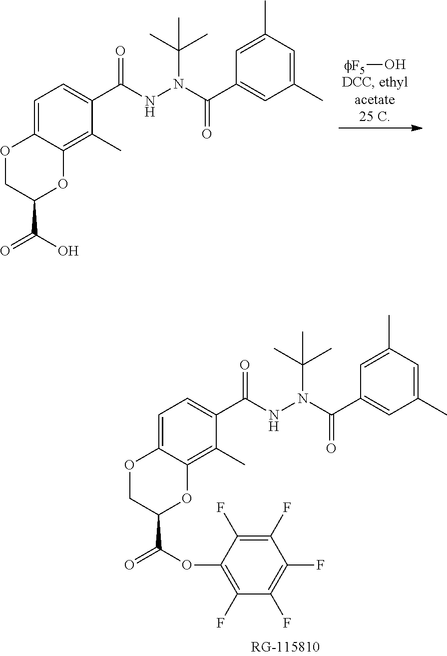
O1CC(C(O)=O)OC2=C(C)C(C(NN(C(C3=CC(C)=CC(C)=C3)=O)C(C)(C)C)=O)=CC=C12.[fF5]O.O1CC(C(OC2=C(F)C(F)=C(F)C(F)=C2F)=O)OC2=C(C)C(C(NN(C(C3=CC(C)=CC(C)=C3)=O)C(C)(C)C)=O)=CC=C12
